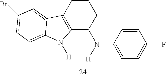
C12=C(CCCC1N(C1=CC=C(F)C=C1)[H])C1=CC(Br)=CC=C1N2[H]
